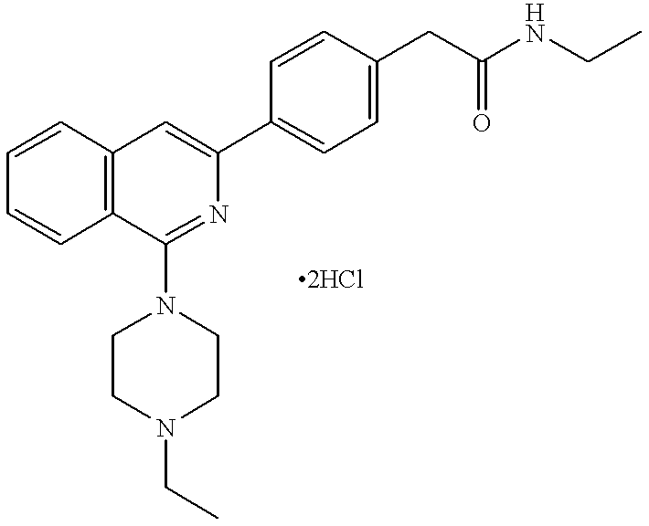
C12=C(C=CC=C1)C(N1CCN(CC)CC1)=NC(C1=CC=C(CC(NCC)=O)C=C1)=C2
